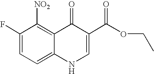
FC1=CC=C2C(=C1[NO2])C(=O)C(C(OCC)=O)=CN2
